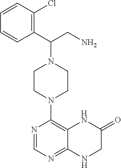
N1=CN=C2C(=C1N1CCN(C(C3=C(Cl)C=CC=C3)CN)CC1)NC(=O)CN2
